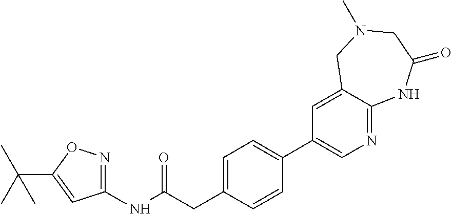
C1(NC(=O)CC2=CC=C(C3=CN=C4C(=C3)CN(C)CC(=O)N4)C=C2)=NOC(C(C)(C)C)=C1
